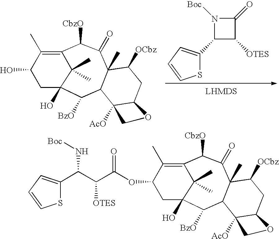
C1(C)=C2C(C)(C)C(O)(CC1O)C([BzO])C1C(C)(C(=O)C2[CbzO])C([OCbz])CC2C1([AcO])CO2.N1([Boc])C(C2=CC=CS2)C([OTES])C1=O.C1(C)=C2C(C)(C)C(O)(CC1OC(C(C(C1=CC=CS1)N[Boc])[OTES])=O)C([BzO])C1C(C)(C(=O)C2[CbzO])C([OCbz])CC2C1([AcO])CO2
